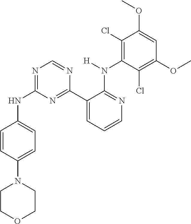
C1(N2CCOCC2)=CC=C(NC2=NC=NC(C3=CC=CN=C3N([H])C3=C(Cl)C(OC)=CC(OC)=C3Cl)=N2)C=C1
